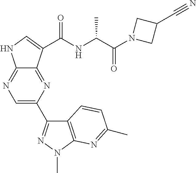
C12=NC(C3=NN(C)C4=C3C=CC(C)=N4)=CN=C1NC=C2C(NC(C(N1CC(C#N)C1)=O)C)=O
